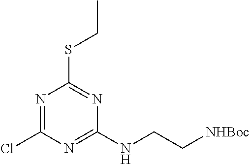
N1=C(Cl)N=C(NCC[NHBoc])N=C1SCC
